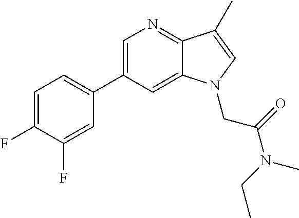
C1=C(C2=CC=C(F)C(F)=C2)C=C2C(=N1)C(C)=CN2CC(=O)N(CC)C
